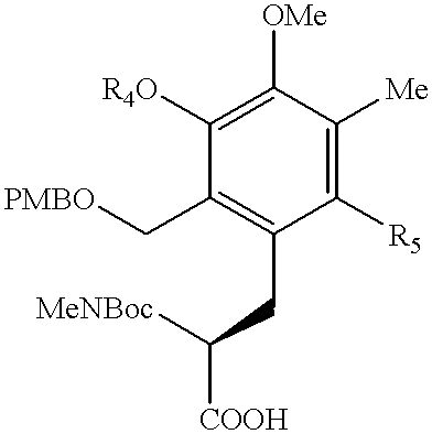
C1(C[PMBO])=C(CC([MeNBoc])[COOH])C([R5])=C([Me])C([OMe])=C1[R4O]
